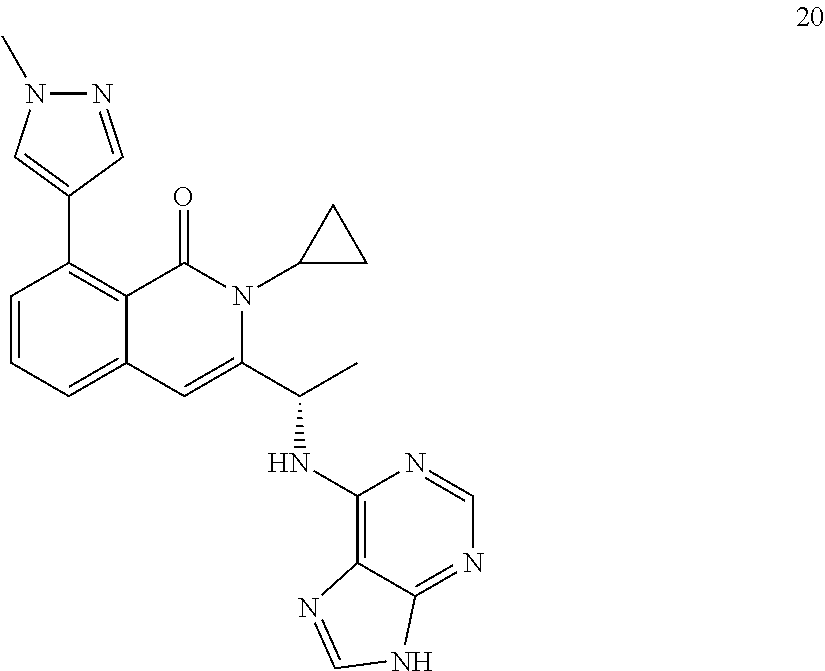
C1(C2=C3C(=CC=C2)C=C(C(C)NC2=C4C(=NC=N2)NC=N4)N(C2CC2)C3=O)=CN(C)N=C1
